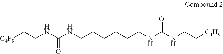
[C4F9]CCNC(NCCCCCCNC(NCC[C4H9])=O)=O
